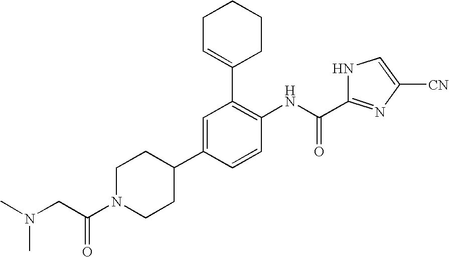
C1=C(C2CCN(C(CN(C)C)=O)CC2)C=CC(NC(C2=NC([CN])=CN2)=O)=C1C1=CCCCC1
